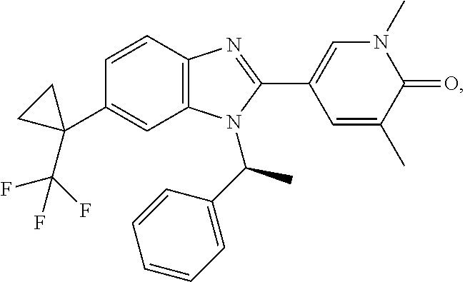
C1(C2(C(F)(F)F)CC2)=CC2=C(C=C1)N=C(C1=CN(C)C(=O)C(C)=C1)N2C(C1=CC=CC=C1)C
